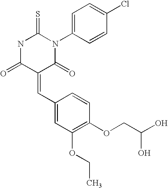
N1C(=O)C(=CC2=CC(OCC)=C(OCC(O)O)C=C2)C(=O)N(C2=CC=C(Cl)C=C2)C1=S
